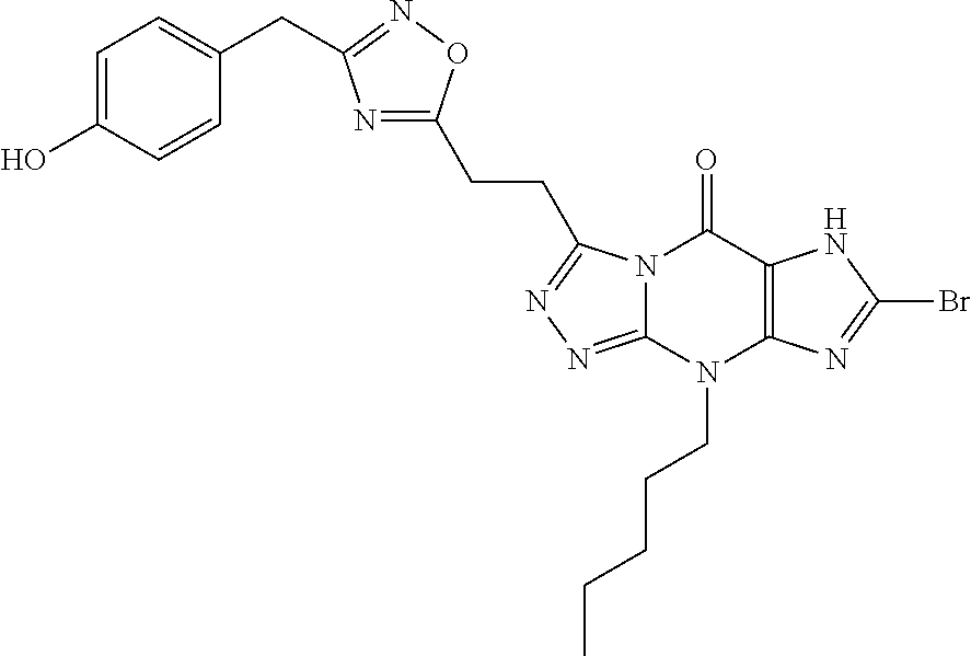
C1=C(O)C=CC(CC2=NOC(CCC3=NN=C4N3C(=O)C3=C(N4CCCCC)N=C(Br)N3)=N2)=C1
